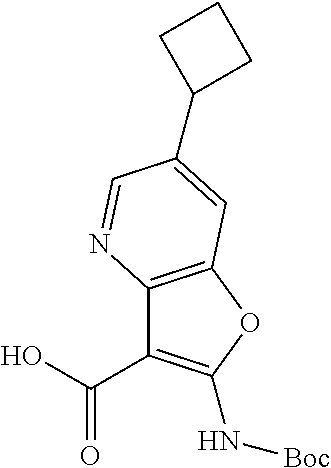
OC(C1=C(N[Boc])OC2=C1N=CC(C1CCC1)=C2)=O
